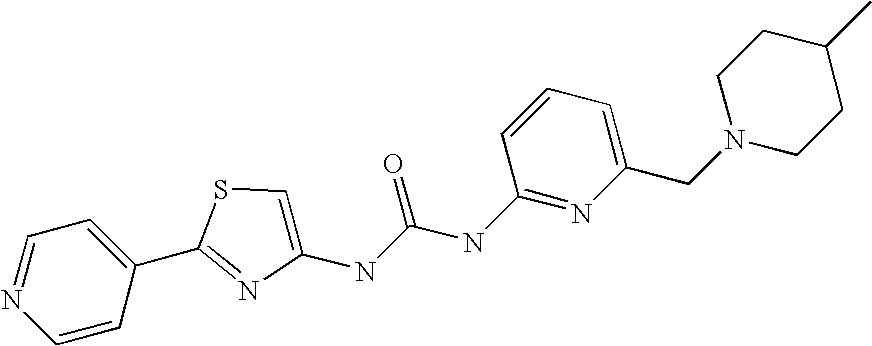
C1=CC(C2=NC(NC(NC3=NC(CN4CCC(C)CC4)=CC=C3)=O)=CS2)=CC=N1
